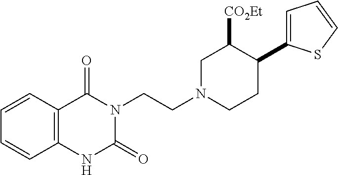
C12=C(C=CC=C1)C(=O)N(CCN1CC([CO2Et])C(C3=CC=CS3)CC1)C(=O)N2
